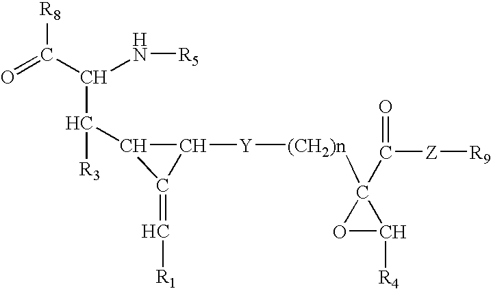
[R8]C(=O)C(C([R3])C1C([Y][(CH2)n]C2(C([Z][R9])=O)OC2[R4])C1=C[R1])N[R5]
